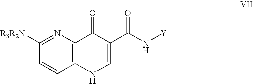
C1=CC2=C(N=C1[R3R2N])C(=O)C(C(N[Y])=O)=CN2
